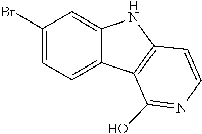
C1(Br)=CC=C2C(=C1)NC1=C2C(O)=NC=C1
